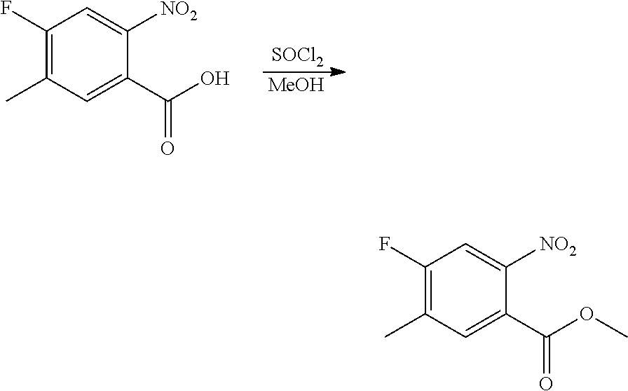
[SOCl2].[MeOH].C1(F)=C(C)C=C(C(O)=O)C([NO2])=C1.C1(F)=C(C)C=C(C(OC)=O)C([NO2])=C1
